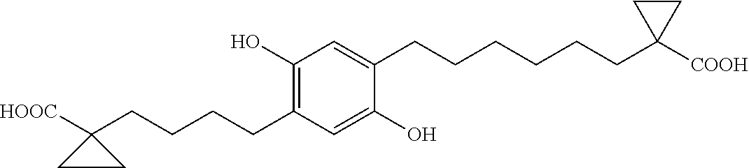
C1(CCCCC2([HOOC])CC2)=C(O)C=C(CCCCCCC2([COOH])CC2)C(O)=C1
